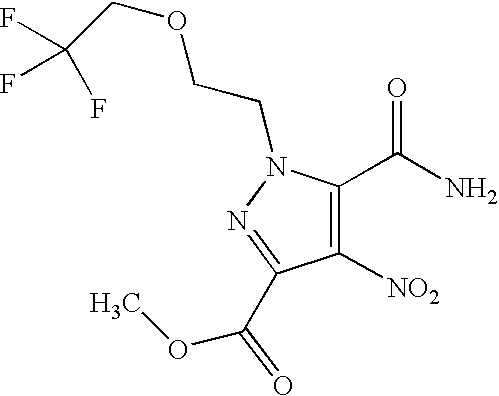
C1([NO2])=C(C(N)=O)N(CCOCC(F)(F)F)N=C1C(OC)=O
